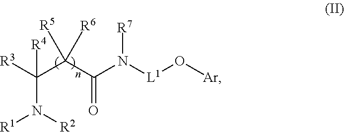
[R3]C(C(C(N([L1]O[Ar])[R7])=O)([R5])[R6])([R4])N([R2])[R1]
